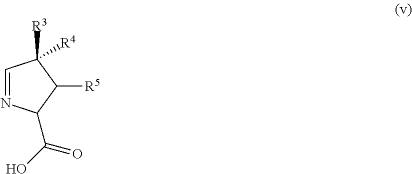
N1=CC([R3])([R4])C([R5])C1C(O)=O
